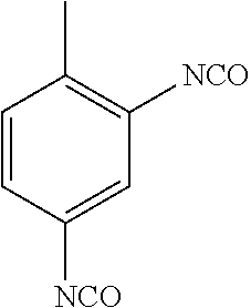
C1(C)=C([NCO])C=C([NCO])C=C1
